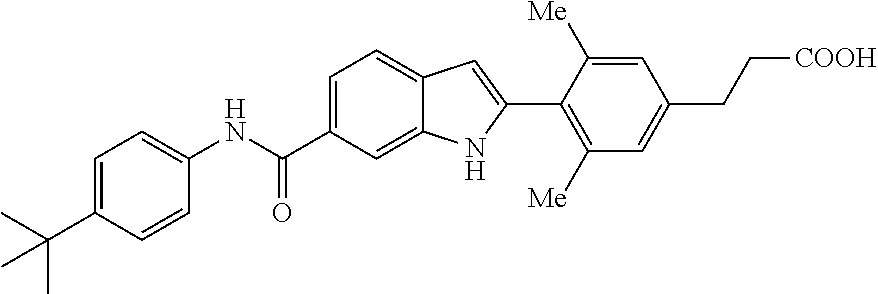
C1=C(C(NC2=CC=C(C(C)(C)C)C=C2)=O)C=C2C(=C1)C=C(C1=C([Me])C=C(CC[COOH])C=C1[Me])N2
